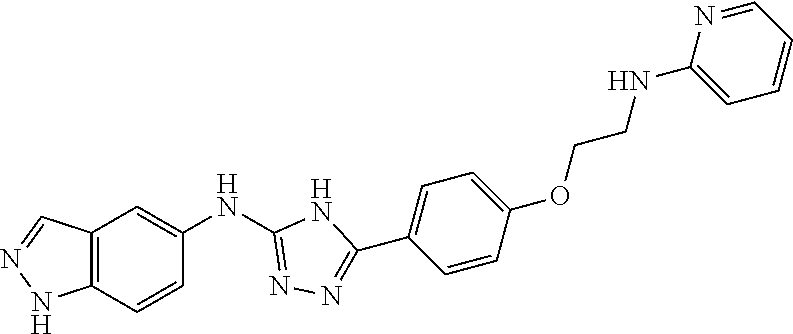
C12=C(C=CC(NC3=NN=C(C4=CC=C(OCCNC5=CC=CC=N5)C=C4)N3)=C1)NN=C2
